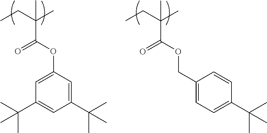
CCC(C)(C(OC1=CC(C(C)(C)C)=CC(C(C)(C)C)=C1)=O)C.CCC(C)(C(OCC1=CC=C(C(C)(C)C)C=C1)=O)C
